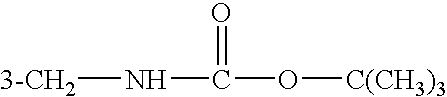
[3-CH2]NC(=O)O[C(CH3)3]
